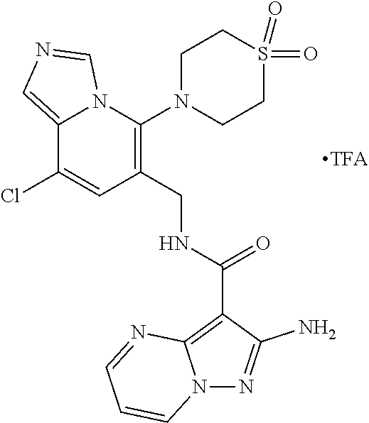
C1(CNC(C2=C3N(N=C2N)C=CC=N3)=O)=C(N2CCS(=O)(=O)CC2)N2C(=CN=C2)C(Cl)=C1
